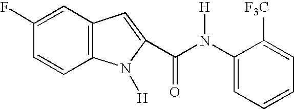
C1(F)=CC2=C(C=C1)N([H])C(C(N(C1=CC=CC=C1[F3C])[H])=O)=C2
